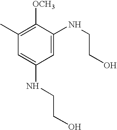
C1(C)=C([OCH3])C(NCCO)=CC(NCCO)=C1
